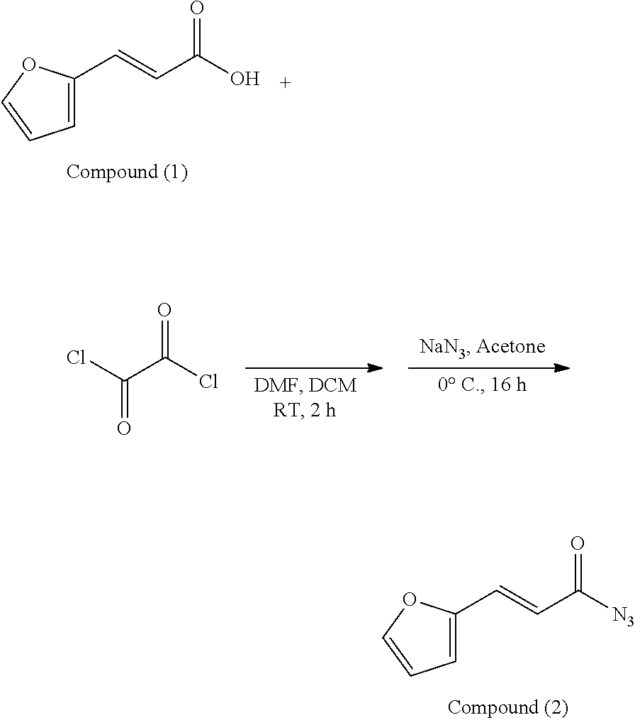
C1=C(C=CC([N3])=O)OC=C1.C1=C(C=CC(O)=O)OC=C1.O=C(Cl)C(Cl)=O
